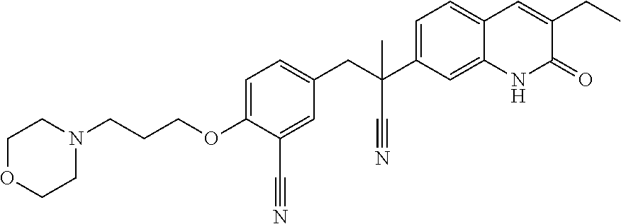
C1(OCCCN2CCOCC2)=CC=C(CC(C2=CC=C3C(=C2)NC(=O)C(CC)=C3)(C#N)C)C=C1C#N
